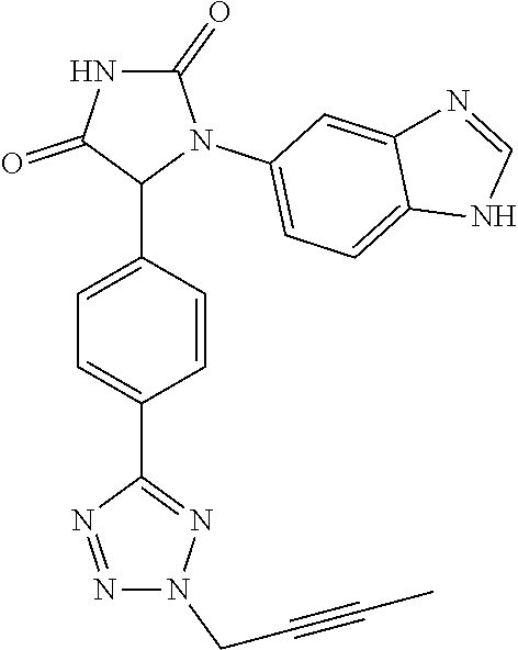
C1=C(C2N(C3=CC=C4C(=C3)N=CN4)C(=O)NC2=O)C=CC(C2=NN(CC#CC)N=N2)=C1
